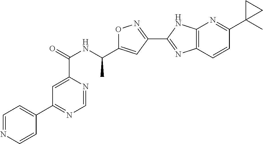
C1=NC(C(=O)NC(C2=CC(C3=NC4=C(N3)N=C(C3(C)CC3)C=C4)=NO2)C)=CC(C2=CC=NC=C2)=N1
